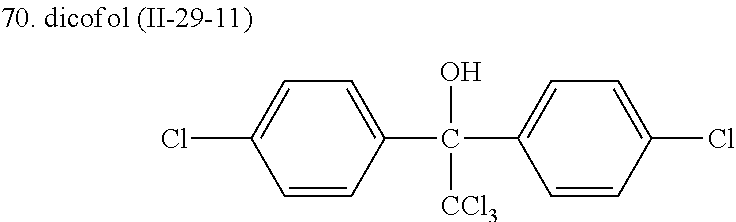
C(C1=CC=C(Cl)C=C1)(C1=CC=C(Cl)C=C1)(O)[CCl3]
